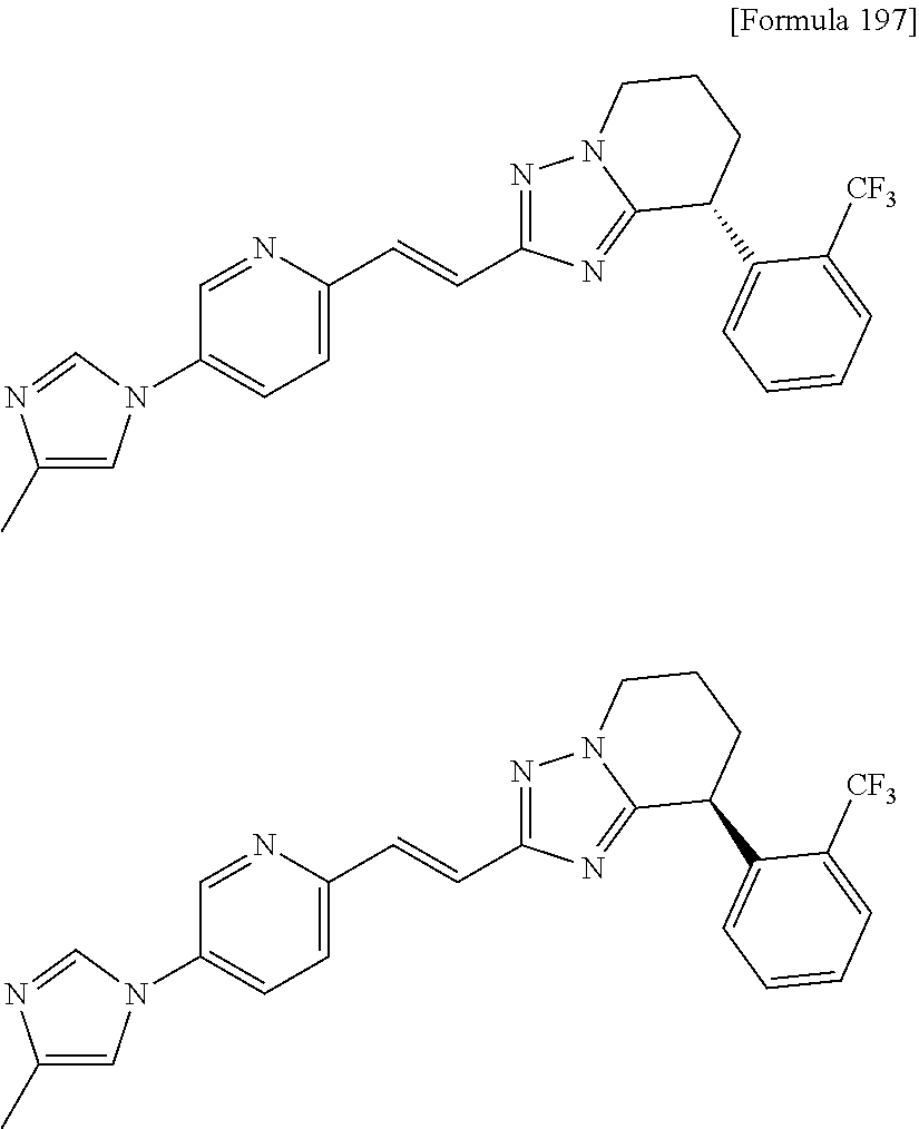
C1=C(C=CC2=NN3C(=N2)C(C2=CC=CC=C2[CF3])CCC3)N=CC(N2C=C(C)N=C2)=C1.C1=C(C=CC2=NN3C(=N2)C(C2=CC=CC=C2[CF3])CCC3)N=CC(N2C=C(C)N=C2)=C1
